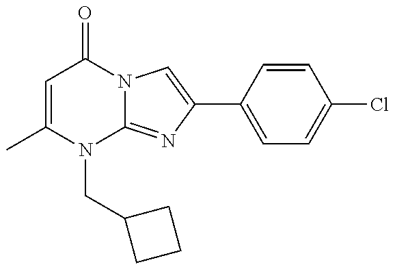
C1=C(C)N(CC2CCC2)C2=NC(C3=CC=C(Cl)C=C3)=CN2C1=O
